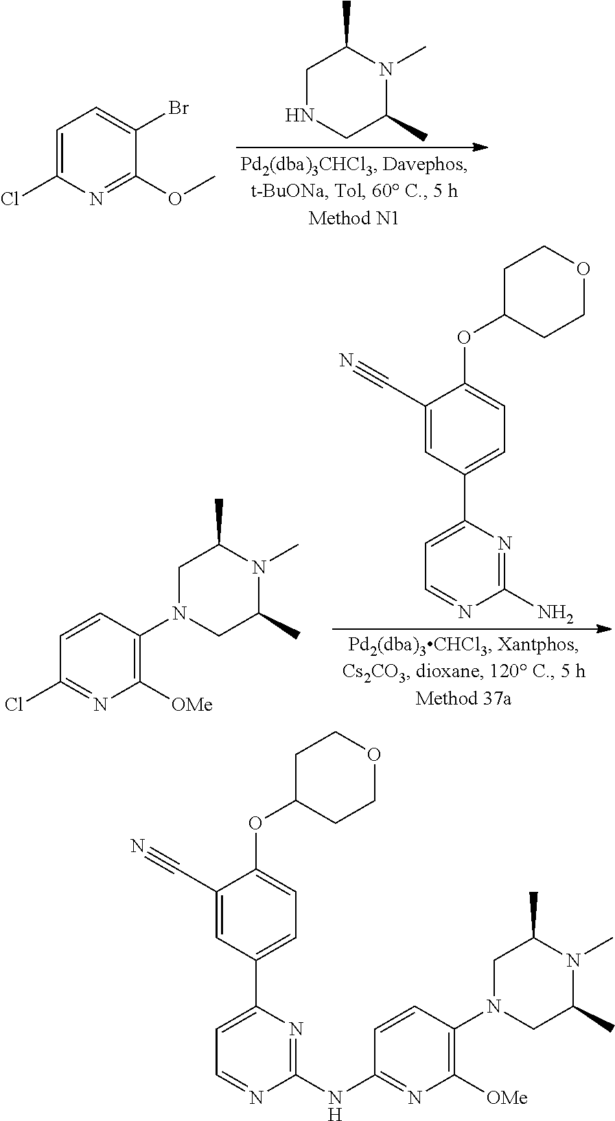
CC1CNCC(C)N1C.C1(Cl)=CC=C(Br)C(OC)=N1.N1=CC=C(C2=CC=C(OC3CCOCC3)C(C#N)=C2)N=C1N.C1C(C)N(C)C(C)CN1C1=C([OMe])N=C(Cl)C=C1.C1C(C)N(C)C(C)CN1C1=C([OMe])N=C(NC2=NC(C3=CC=C(OC4CCOCC4)C(C#N)=C3)=CC=N2)C=C1
